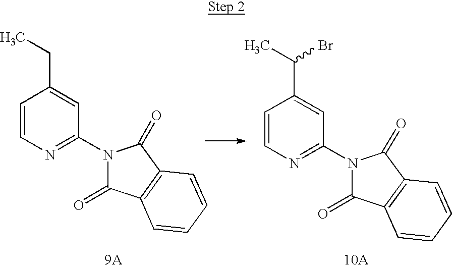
[10A].[9A].C1=CN=C(N2C(=O)C3=C(C2=O)C=CC=C3)C=C1CC.C1=CN=C(N2C(=O)C3=C(C2=O)C=CC=C3)C=C1C(C)Br
